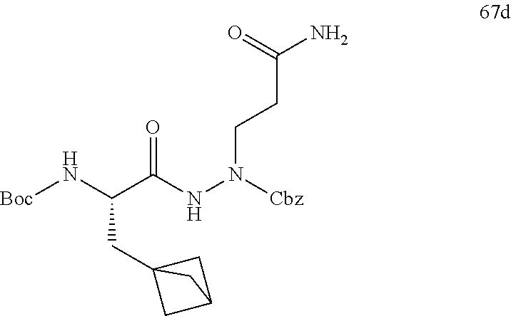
C(C(NN(CCC(N)=O)[Cbz])=O)(N[Boc])CC12CC(C1)C2
